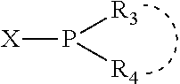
[X]P([R3])[R4]
